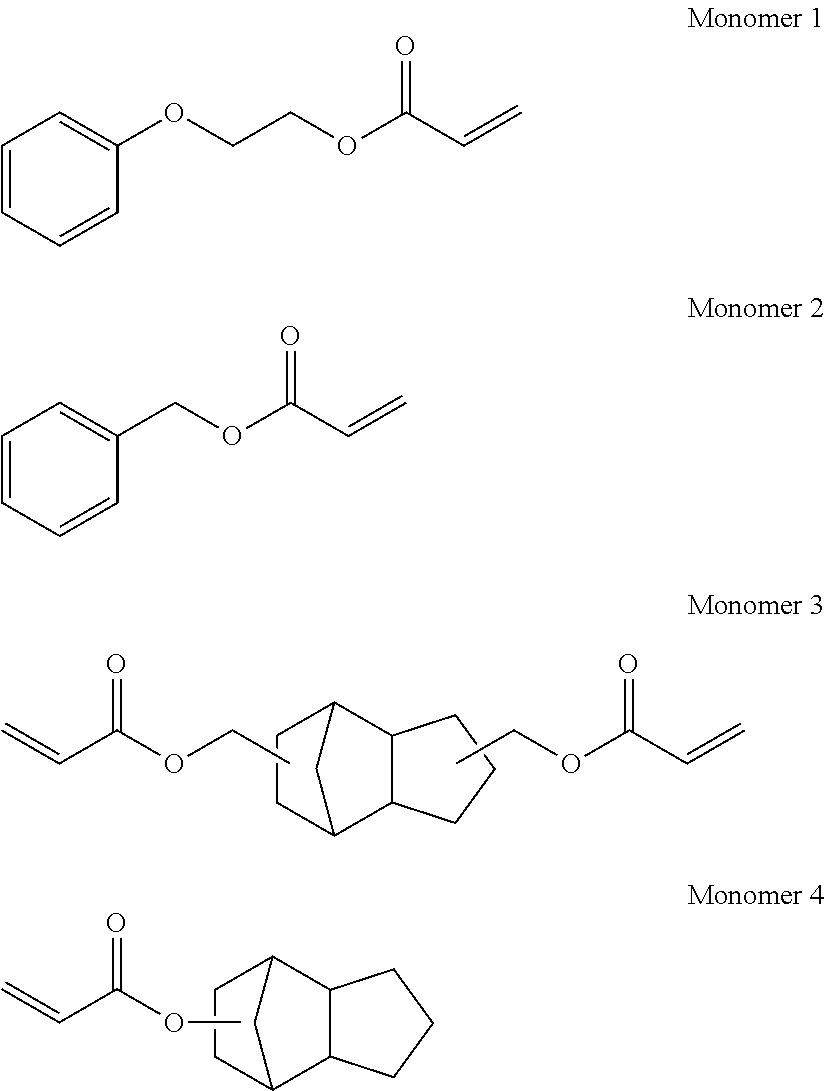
C12C3CCC(C1CCC2)C3.O(C(C=C)=O)C.C12C3CCC(C1CCC2)C3.CCOC(C=C)=O.CCOC(C=C)=O.C1=CC=CC(OCCOC(C=C)=O)=C1.C1=CC=CC(COC(C=C)=O)=C1
